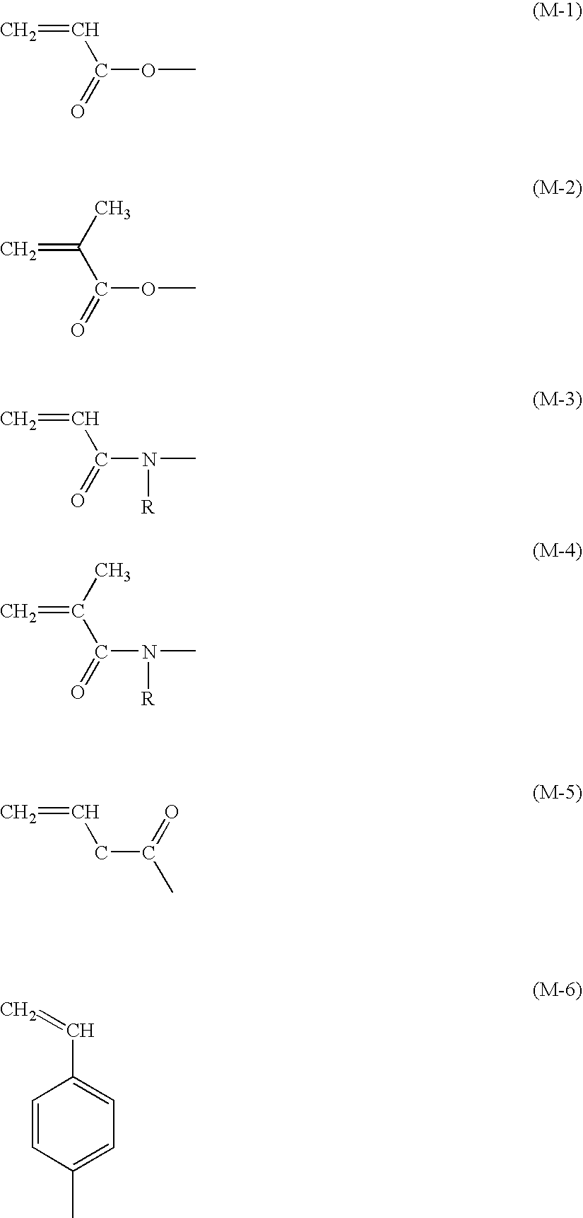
COC(C=C)=O.COC(C(=C)C)=O.CN(C(C=C)=O)[R].CN(C(C(=C)C)=O)[R].C(CC=C)(C)=O.C1=CC(C)=CC=C1C=C
